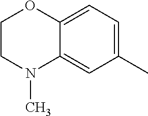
C1(C)=CC=C2C(=C1)N(C)CCO2
